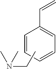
C1=CC=CC=C1C=C.CCN(C)C
